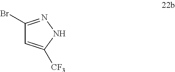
C1(Br)=NNC([CF3])=C1
